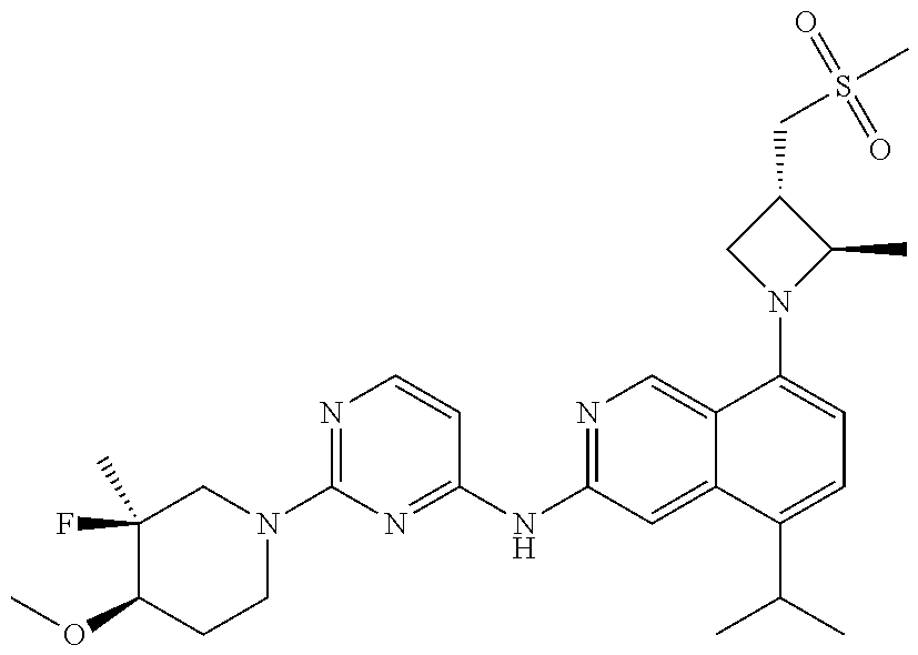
C1(F)(C)C(OC)CCN(C2=NC=CC(NC3=NC=C4C(=C3)C(C(C)C)=CC=C4N3C(C)C(CS(C)(=O)=O)C3)=N2)C1
